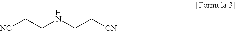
[NC]CCNCC[CN]
